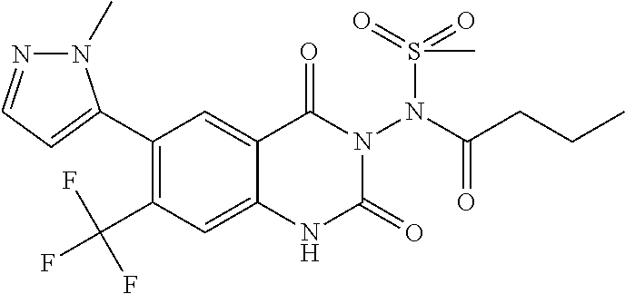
C1(C2=CC=NN2C)=C(C(F)(F)F)C=C2C(=C1)C(=O)N(N(S(=O)(=O)C)C(=O)CCC)C(=O)N2
